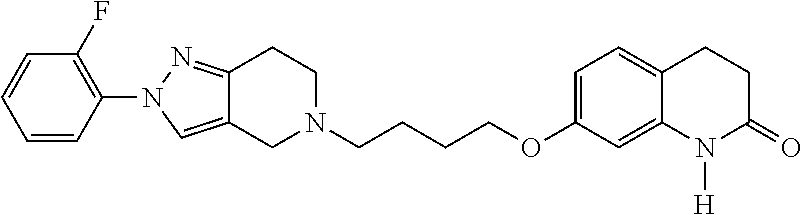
C1N(CCCCOC2=CC=C3C(=C2)N([H])C(=O)CC3)CCC2=NN(C3=C(F)C=CC=C3)C=C12
